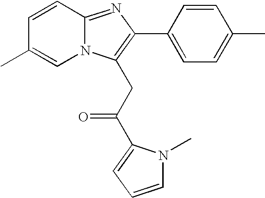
C1=CC2=NC(C3=CC=C(C)C=C3)=C(CC(=O)C3=CC=CN3C)N2C=C1C
